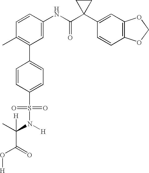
C1(NC(C2(C3=CC4=C(C=C3)OCO4)CC2)=O)=CC(C2=CC=C(S(N(C(C(=O)O[H])(C)[H])[H])(=O)=O)C=C2)=C(C)C=C1
